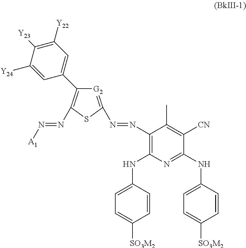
[G2]1=C(N=NC2=C(NC3=CC=C([SO3M2])C=C3)N=C(NC3=CC=C([SO3M2])C=C3)C([CN])=C2C)SC(N=N[A1])=C1C1=CC([Y22])=C([Y23])C([Y24])=C1
